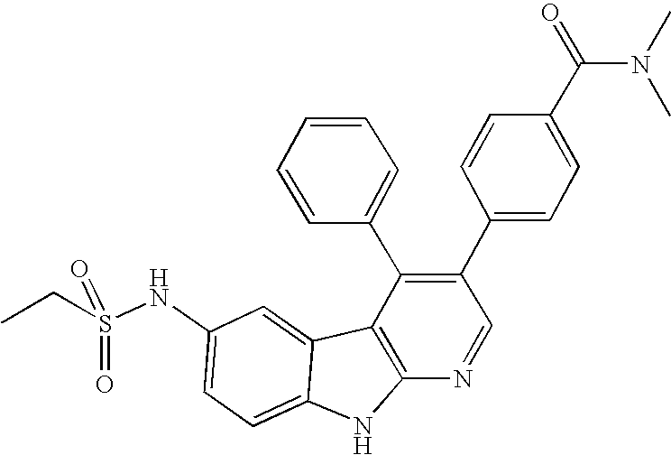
O=S(=O)(NC1=CC=C2C(=C1)C1=C(N2)N=CC(C2=CC=C(C(N(C)C)=O)C=C2)=C1C1=CC=CC=C1)CC
